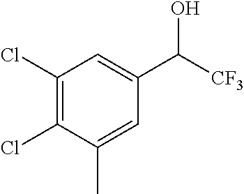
C1(Cl)=C(Cl)C(C)=CC(C([CF3])O)=C1
